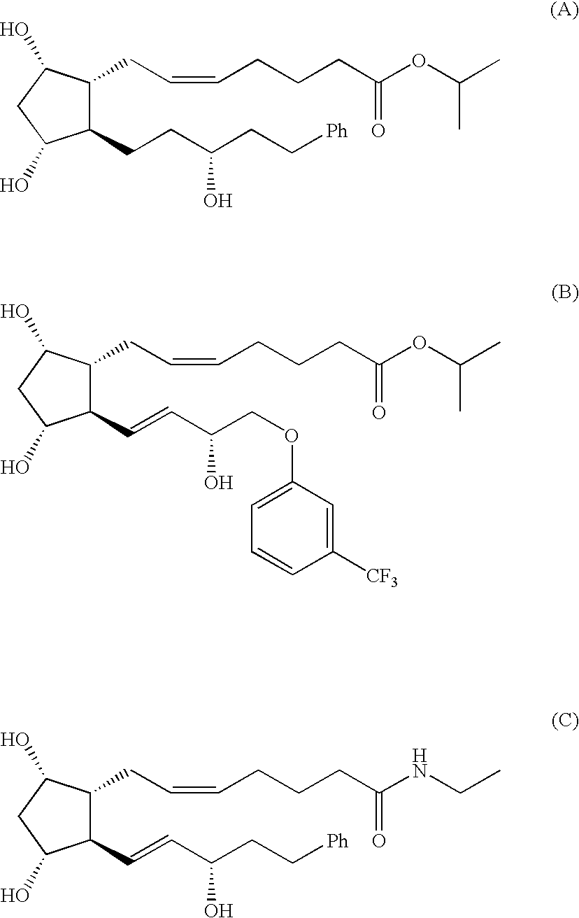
C1(CCC(CC[Ph])O)C(CC=CCCCC(OC(C)C)=O)C(O)CC1O.C1(C=CC(COC2=CC=CC([CF3])=C2)O)C(CC=CCCCC(OC(C)C)=O)C(O)CC1O.C1(C=CC(CC[Ph])O)C(CC=CCCCC(NCC)=O)C(O)CC1O
